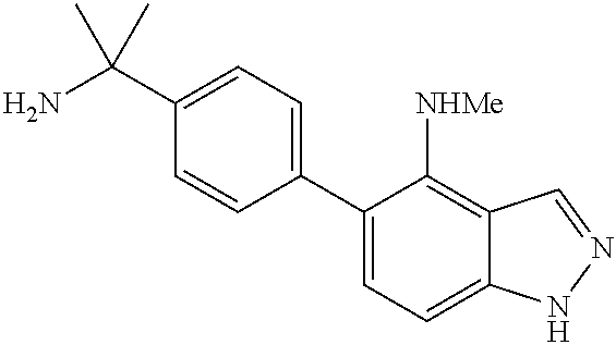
NC(C1=CC=C(C2=CC=C3C(=C2[NHMe])C=NN3)C=C1)(C)C
